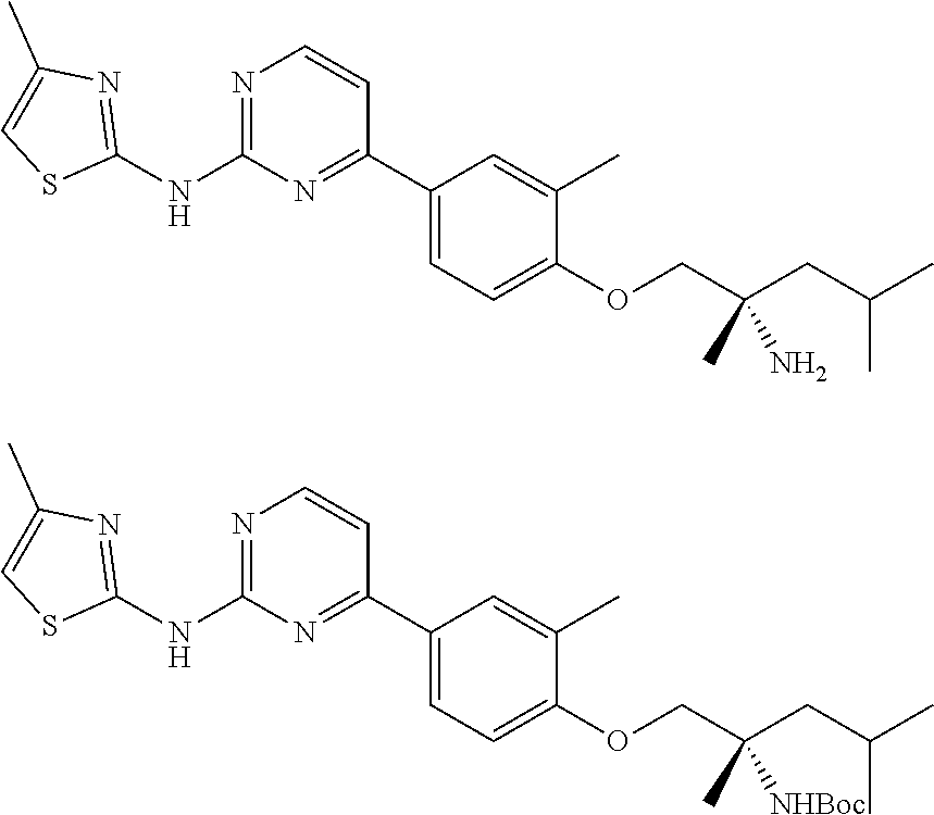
N1=C(NC2=NC(C)=CS2)N=C(C2=CC=C(OCC(CC(C)C)(N)C)C(C)=C2)C=C1.N1=C(NC2=NC(C)=CS2)N=C(C2=CC=C(OCC(CC(C)C)([NHBoc])C)C(C)=C2)C=C1
